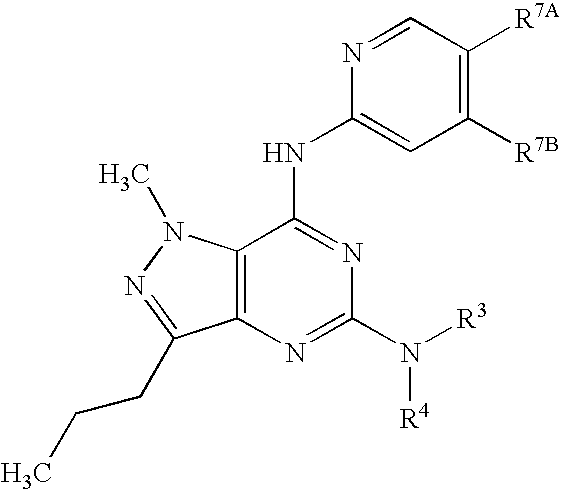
C12=C(N=C(N([R3])[R4])N=C1NC1=CC([R7B])=C([R7A])C=N1)C(CCC)=NN2C
